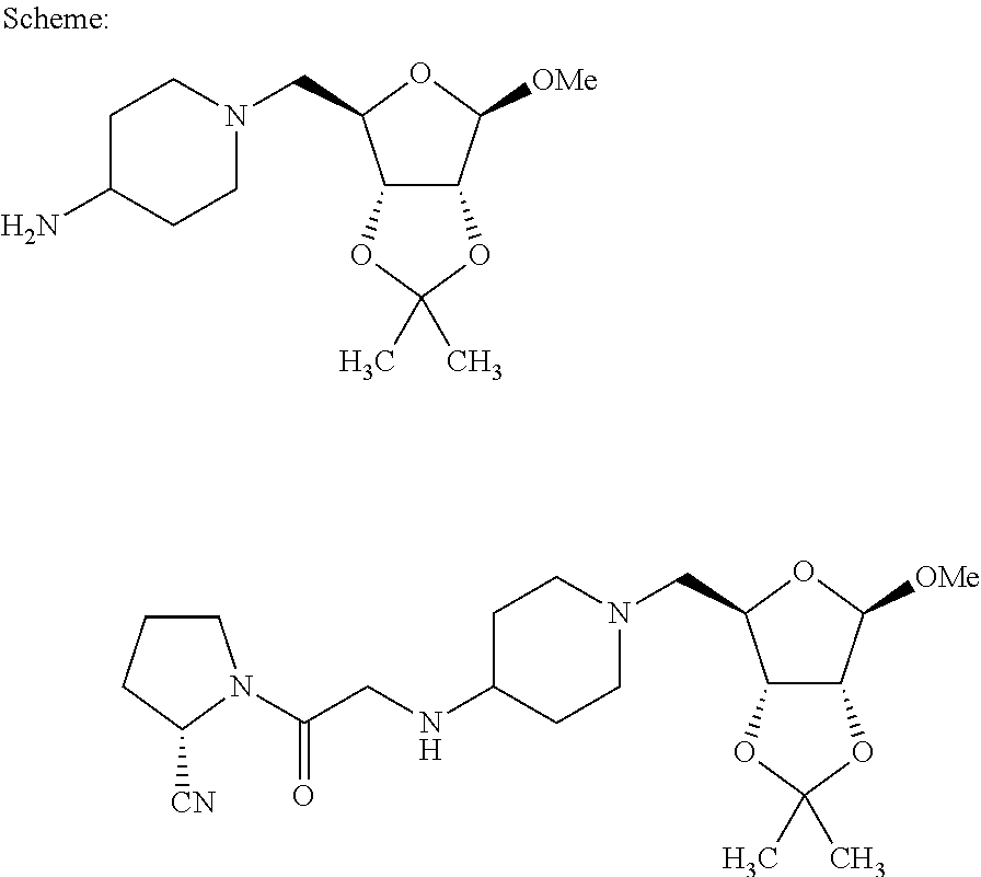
C12C(C([OMe])OC1CN1CCC(N)CC1)OC(C)(C)O2.C12C(C([OMe])OC1CN1CCC(NCC(=O)N3CCCC3[CN])CC1)OC(C)(C)O2
